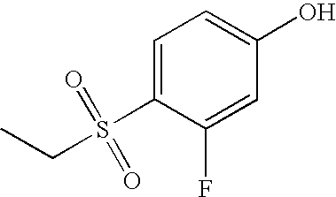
C1=C(S(CC)(=O)=O)C(F)=CC(O)=C1
